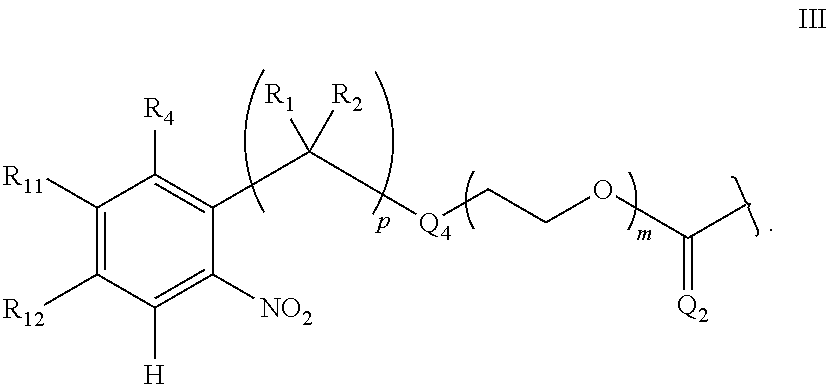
C1([R11])=C([R12])C([H])=C([NO2])C(C([R1])([R2])[Q4]CCOC(C)=[Q2])=C1[R4]
